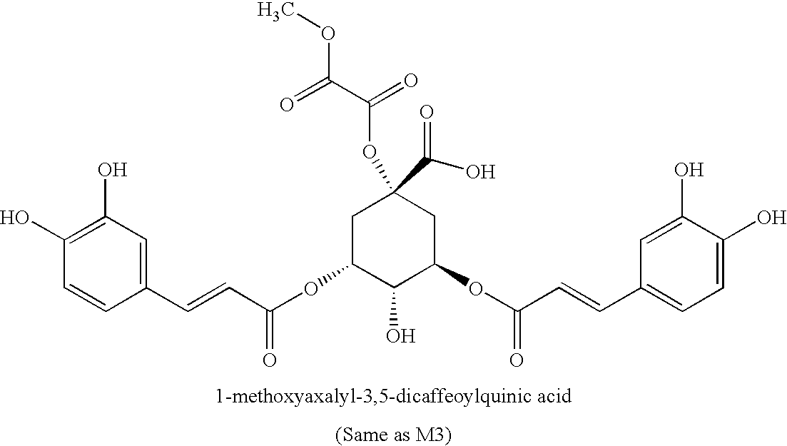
C1(C=CC(OC2C(O)C(OC(C=CC3=CC=C(O)C(O)=C3)=O)CC(OC(C(=O)OC)=O)(C(O)=O)C2)=O)=CC(O)=C(O)C=C1
